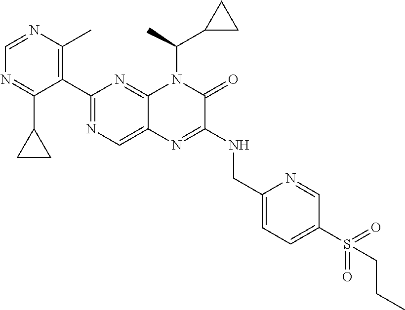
C1=NC(C)=C(C2=NC=C3C(=N2)N(C(C2CC2)C)C(=O)C(NCC2=CC=C(S(=O)(=O)CCC)C=N2)=N3)C(C2CC2)=N1
